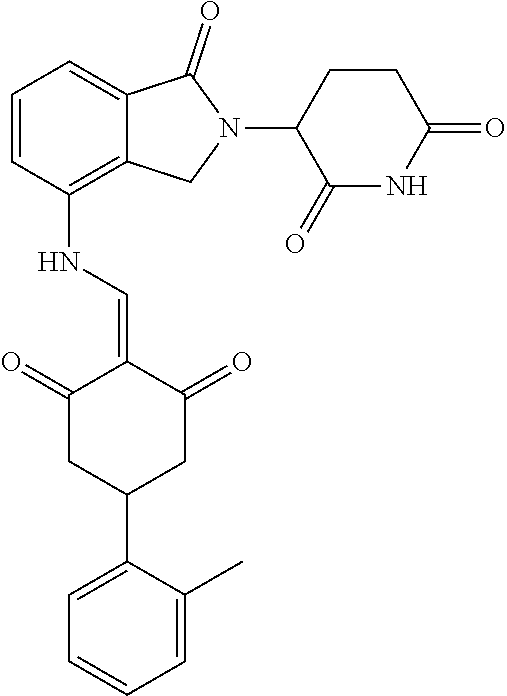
C1=CC(NC=C2C(=O)CC(C3=CC=CC=C3C)CC2=O)=C2C(=C1)C(=O)N(C1C(=O)NC(=O)CC1)C2
